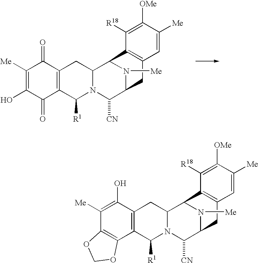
C12=C(C3=C(C(O)=C1[Me])CC1N(C3[R1])C([CN])C3CC4=C(C1N3[Me])C([R18])=C([OMe])C([Me])=C4)OCO2.C1(O)=C([Me])C(=O)C2=C(C1=O)C([R1])N1C(C2)C2C3=C(CC(C1[CN])N2[Me])C=C([Me])C([OMe])=C3[R18]
